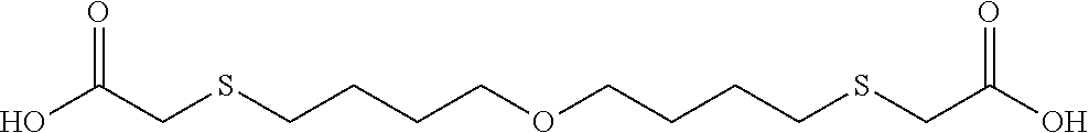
OC(CSCCCCOCCCCSCC(O)=O)=O
